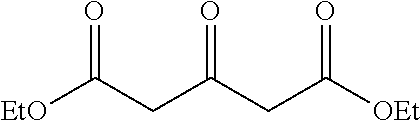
[EtO]C(CC(CC([OEt])=O)=O)=O
